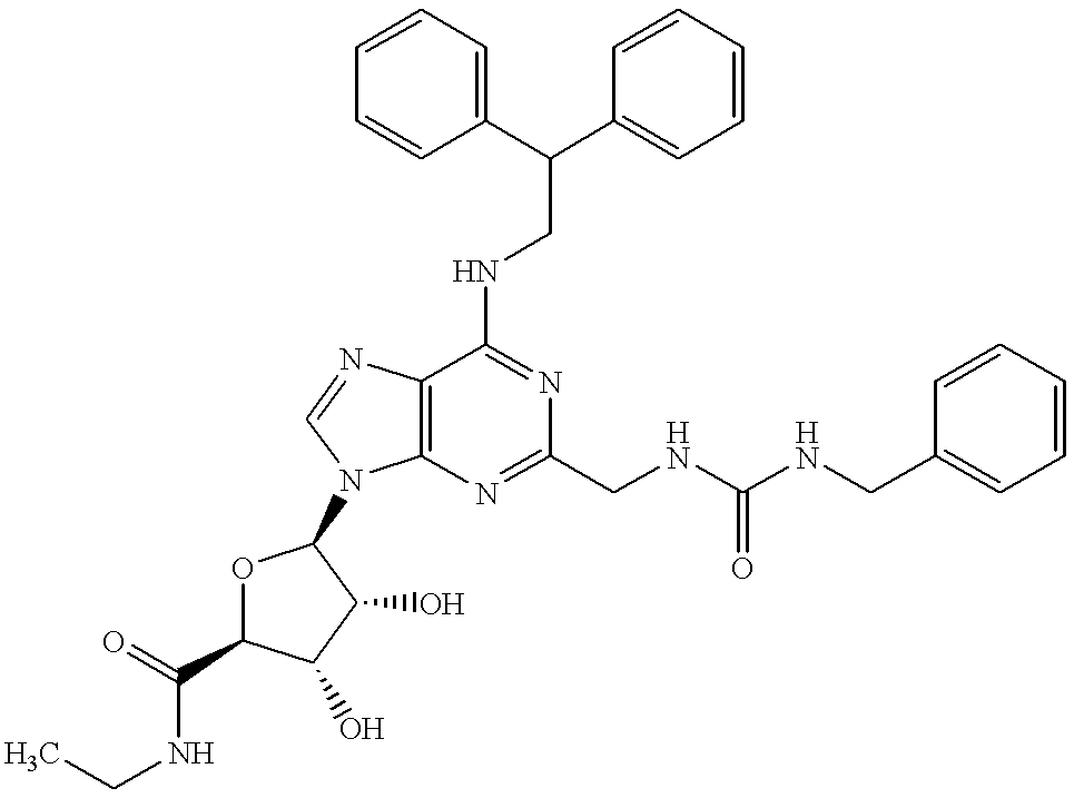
C12=C(N=C(CNC(=O)NCC3=CC=CC=C3)N=C1NCC(C1=CC=CC=C1)C1=CC=CC=C1)N(C1OC(C(NCC)=O)C(O)C1O)C=N2
